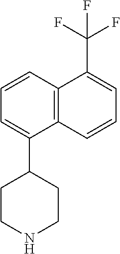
C1=C(C2CCNCC2)C2=C(C(C(F)(F)F)=CC=C2)C=C1
